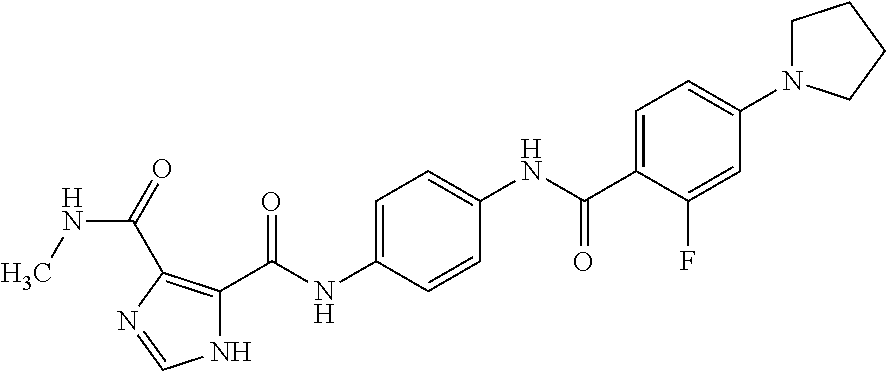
C1=C(C(NC2=CC=C(NC(C3=C(C(=O)NC)N=CN3)=O)C=C2)=O)C(F)=CC(N2CCCC2)=C1
